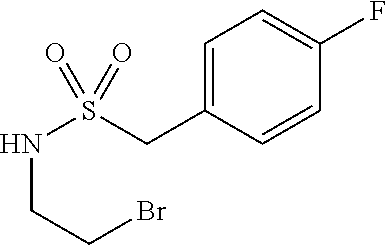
C1=C(CS(NCCBr)(=O)=O)C=CC(F)=C1
